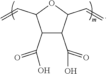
C1(C(=O)O)C(C(=O)O)C(C=C)OC1C=C
